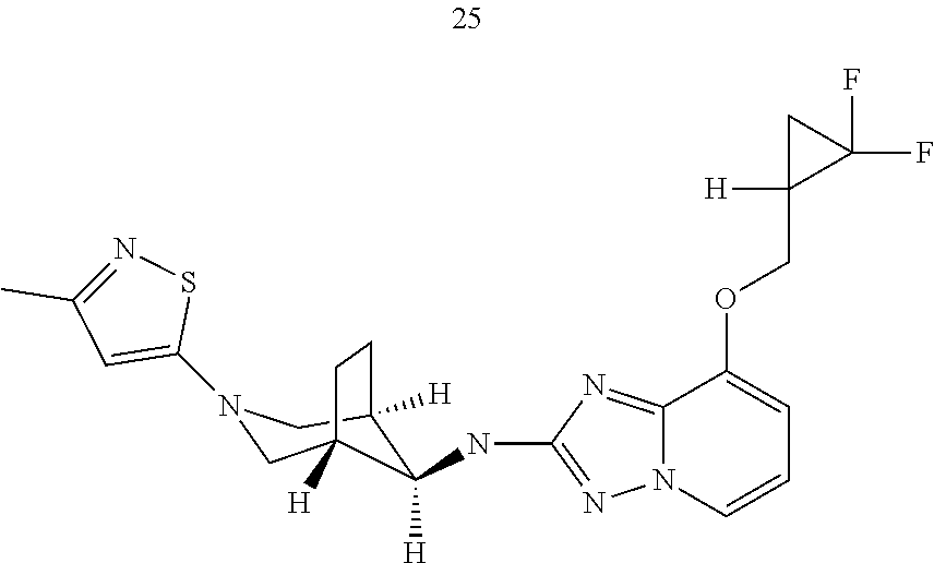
C12=NC(NC3([H])C4([H])CN(C5=CC(C)=NS5)CC3([H])CC4)=NN1C=CC=C2OCC1([H])C(F)(F)C1
